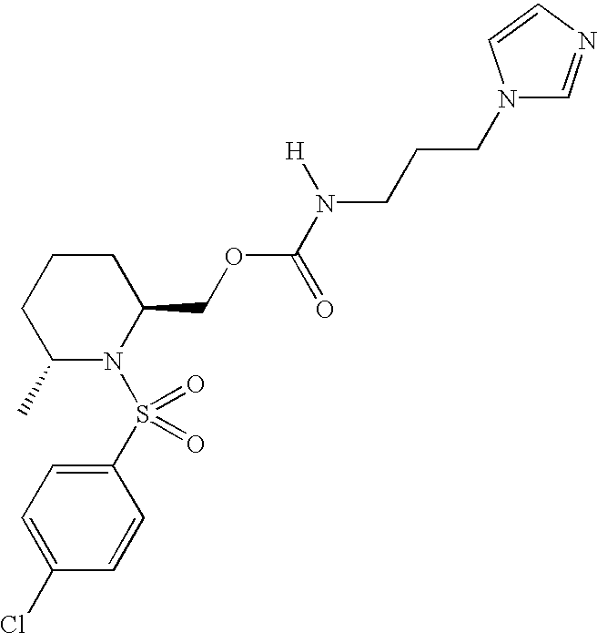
C1CCC(C)N(S(C2=CC=C(Cl)C=C2)(=O)=O)C1COC(N([H])CCCN1C=NC=C1)=O
